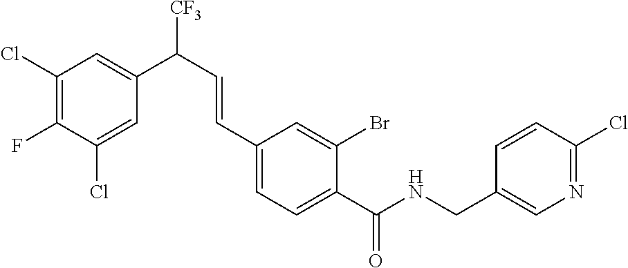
C1(Cl)=C(F)C(Cl)=CC(C([CF3])C=CC2=CC=C(C(NCC3=CN=C(Cl)C=C3)=O)C(Br)=C2)=C1
